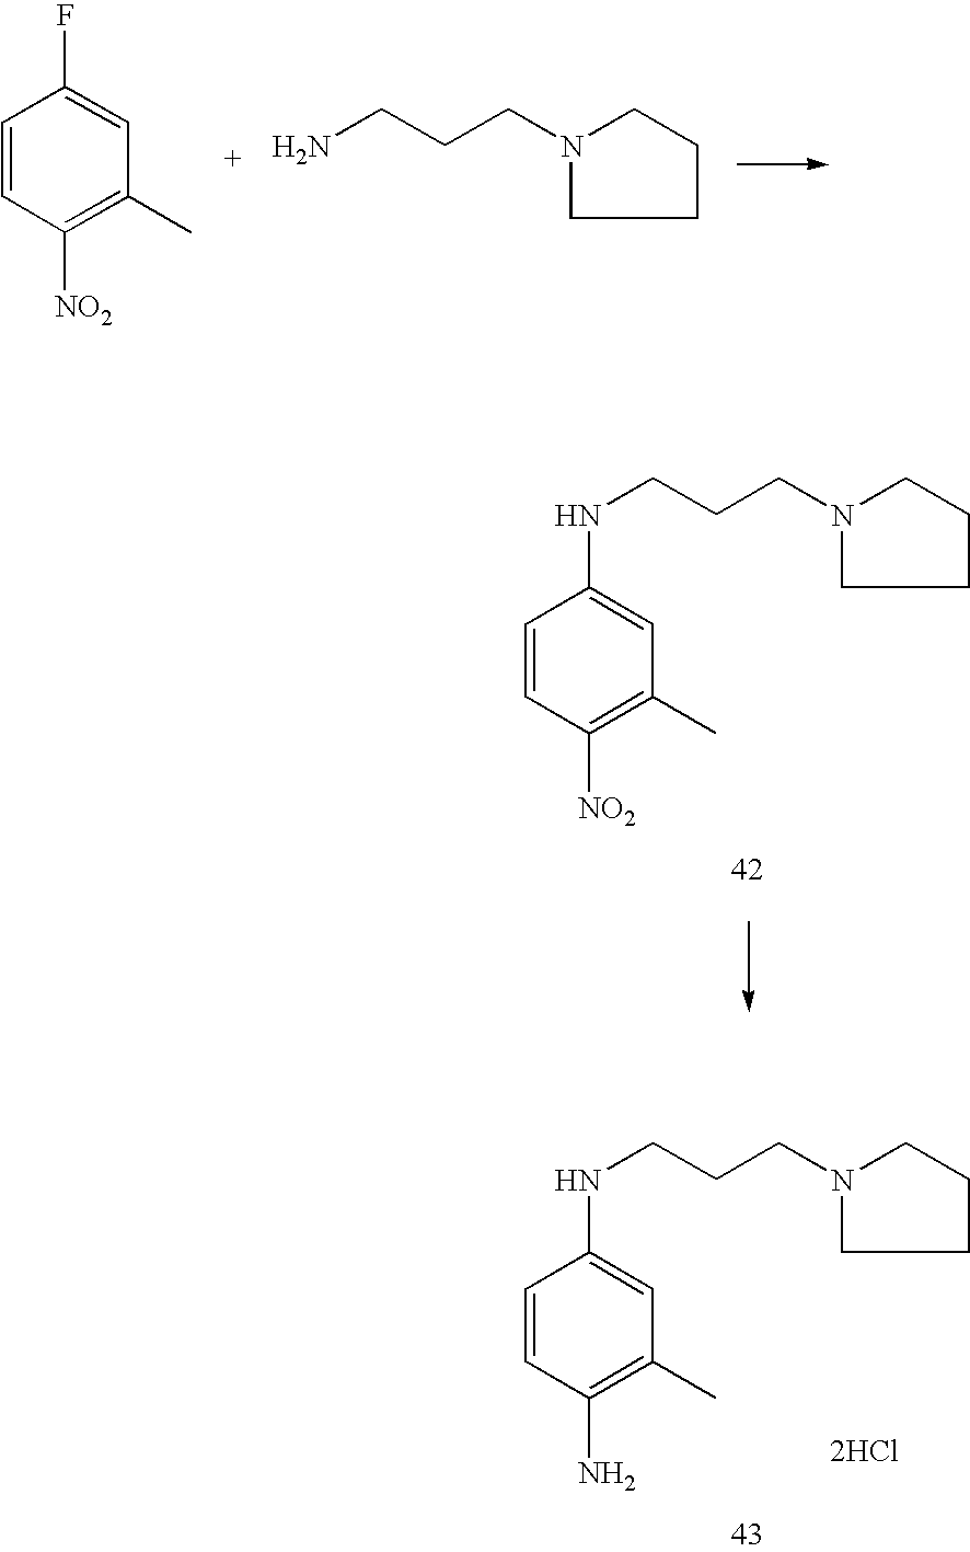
C1=CC([NO2])=C(C)C=C1F.C(CCN1CCCC1)N.N(CCCN1CCCC1)C1=CC(C)=C([NO2])C=C1.[2HCl].N(CCCN1CCCC1)C1=CC(C)=C(N)C=C1
